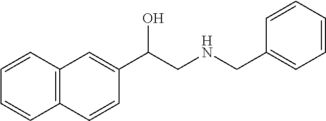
C1(C(CNCC2=CC=CC=C2)O)=CC2=C(C=C1)C=CC=C2
